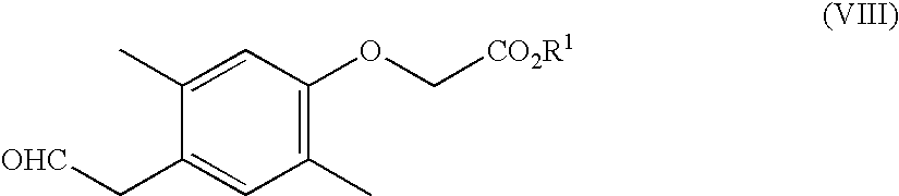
C1(C)=C(OC[CO2R1])C=C(C)C(C[OHC])=C1
